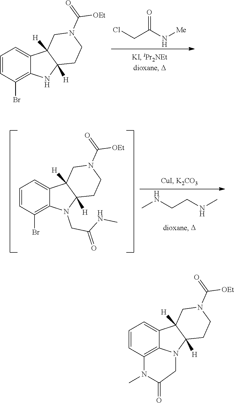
C1=CC2=C3C(=C1)C1([H])C([H])(N3CC(=O)N2C)CCN(C(=O)[OEt])C1.C1=CC(Br)=C2C(=C1)C1([H])C([H])(N2)CCN(C(=O)[OEt])C1.ClCC(N[Me])=O.C1=CC(Br)=C2C(=C1)C1([H])C([H])(N2CC(NC)=O)CCN(C(=O)[OEt])C1.CNCCNC
